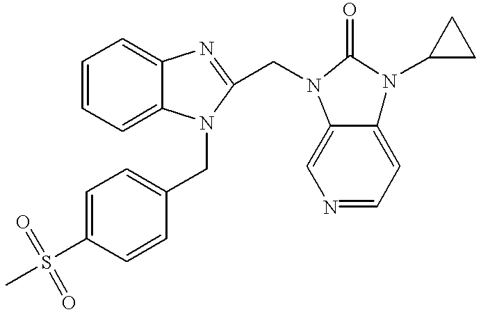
C1=CC=C2C(=C1)N=C(CN1C(=O)N(C3CC3)C3=CC=NC=C31)N2CC1=CC=C(S(C)(=O)=O)C=C1
